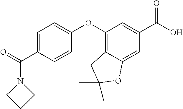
C1=C(C(=O)N2CCC2)C=CC(OC2=C3C(=CC(C(O)=O)=C2)OC(C)(C)C3)=C1
